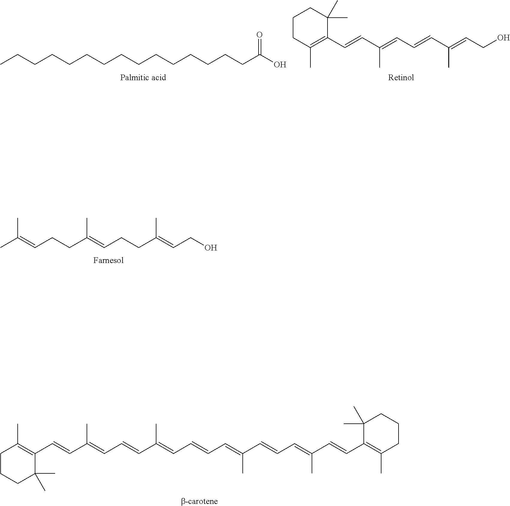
CC(C)=CCCC(C)=CCCC(=CCO)C.C1(C=CC(C)=CC=CC(C)=CC=CC=C(C)C=CC=C(C)C=CC2=C(C)CCCC2(C)C)=C(C)CCCC1(C)C.CCCCCCCCCCCCCCCC(O)=O.C1(C=CC(C)=CC=CC(C)=CCO)=C(C)CCCC1(C)C
